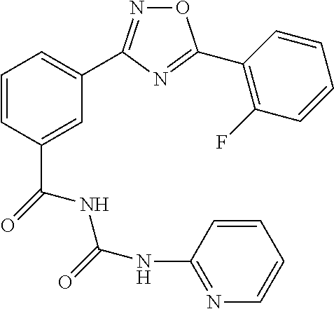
C1=C(C(NC(NC2=NC=CC=C2)=O)=O)C=CC=C1C1=NOC(C2=C(F)C=CC=C2)=N1
